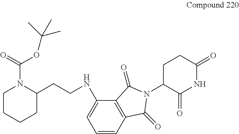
C1CCCC(CCNC2=CC=CC3=C2C(=O)N(C2CCC(=O)NC2=O)C3=O)N1C(OC(C)(C)C)=O
